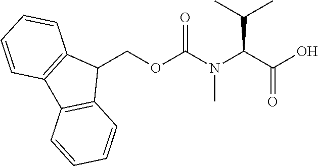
C1(COC(N(C(C(O)=O)C(C)C)C)=O)C2=C(C3=C1C=CC=C3)C=CC=C2
